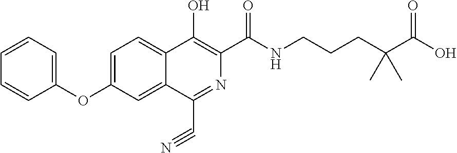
C1=CC=C(OC2=CC=C3C(=C2)C(C#N)=NC(C(NCCCC(C(O)=O)(C)C)=O)=C3O)C=C1
